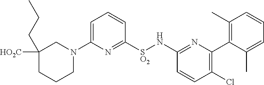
C1([HO2C])(CCC)CCCN(C2=CC=CC([SO2]NC3=NC(C4=C(C)C=CC=C4C)=C(Cl)C=C3)=N2)C1
